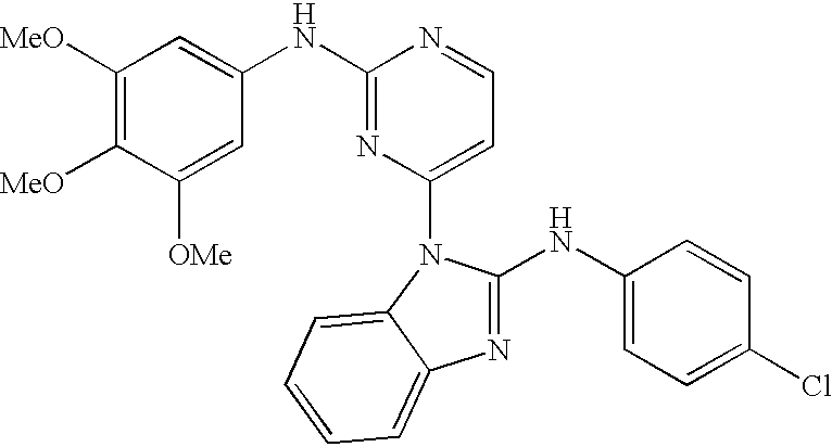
C1([MeO])=C([MeO])C([OMe])=CC(NC2=NC(N3C4=CC=CC=C4N=C3NC3=CC=C(Cl)C=C3)=CC=N2)=C1
